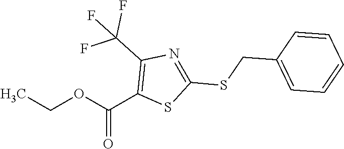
CCOC(C1=C(C(F)(F)F)N=C(SCC2=CC=CC=C2)S1)=O
